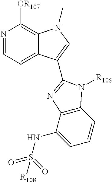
C1([OR107])=C2C(=CC=N1)C(C1=NC3=C(C=CC=C3NS(=O)(=O)[R108])N1[R106])=CN2C
